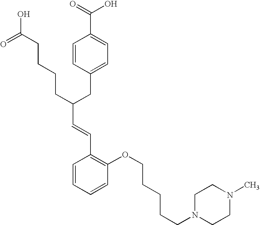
C(C(CC1=CC=C(C(=O)O)C=C1)CCCCC(O)=O)=CC1=C(OCCCCCN2CCN(C)CC2)C=CC=C1
